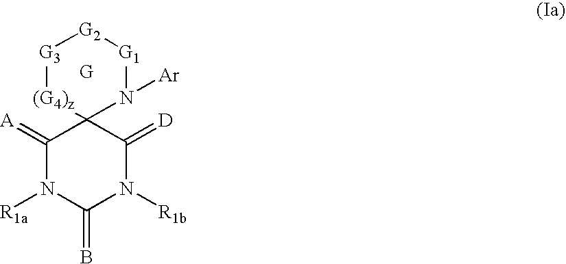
[(G4)z]1C2(N([Ar])[G1][G2][G3]1)C(=[A])N([R1a])C(=B)N([R1b])C2=[D]
